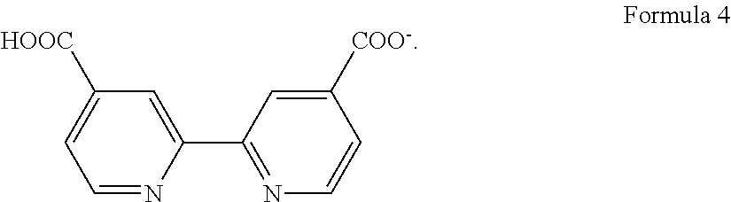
C1=NC(C2=NC=CC([COO-])=C2)=CC([HOOC])=C1
